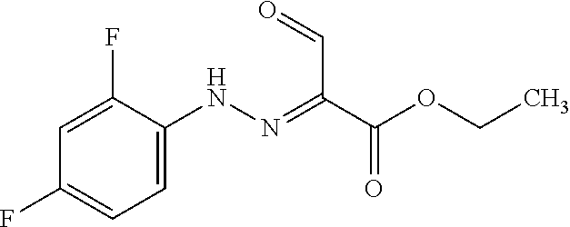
C1=C(NN=C(C=O)C(OCC)=O)C(F)=CC(F)=C1
